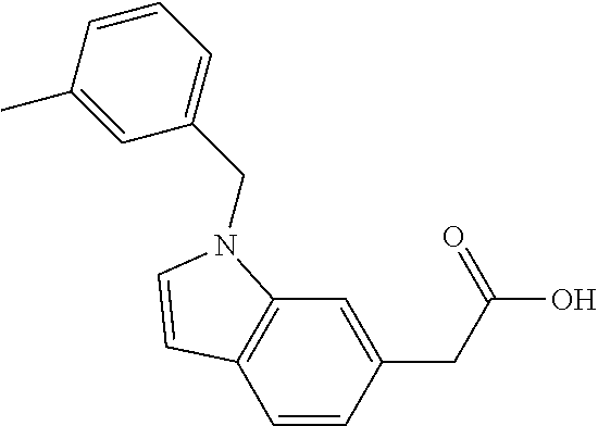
C1=CC(CC(O)=O)=CC2=C1C=CN2CC1=CC=CC(C)=C1
